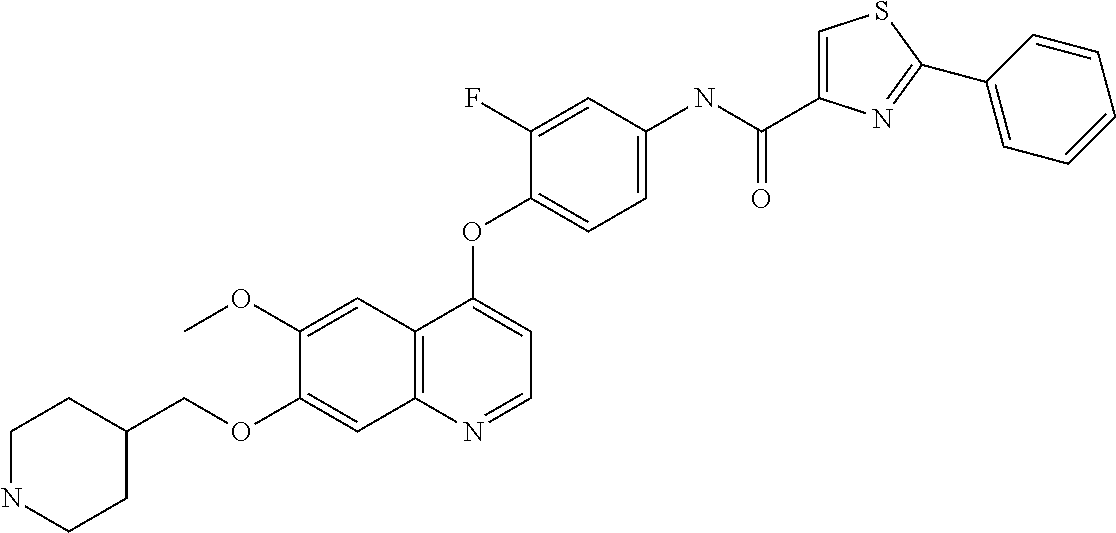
C1(OC)=CC2=C(C=C1OCC1CCNCC1)N=CC=C2OC1=CC=C(NC(C2=CSC(C3=CC=CC=C3)=N2)=O)C=C1F
